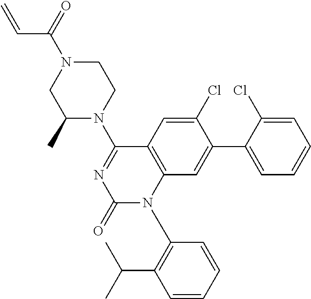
C1N(C(=O)C=C)CC(C)N(C2=NC(=O)N(C3=C(C(C)C)C=CC=C3)C3=C2C=C(Cl)C(C2=CC=CC=C2Cl)=C3)C1
